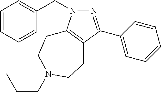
N1=C(C2=CC=CC=C2)C2=C(N1CC1=CC=CC=C1)CCN(CCC)CC2
